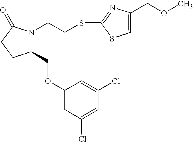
C1(COC2=CC(Cl)=CC(Cl)=C2)N(CCSC2=NC(COC)=CS2)C(=O)CC1
